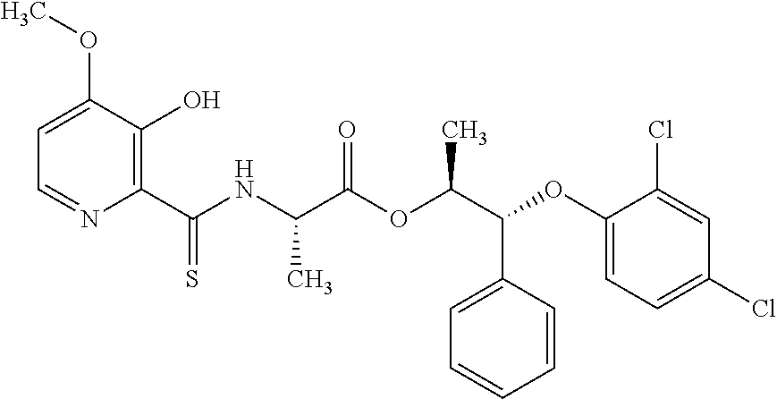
C1=C(OC)C(O)=C(C(NC(C(OC(C(OC2=CC=C(Cl)C=C2Cl)C2=CC=CC=C2)C)=O)C)=S)N=C1
